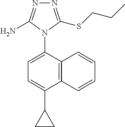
C12=C(C(N3C(N)=NN=C3SCCC)=CC=C1C1CC1)C=CC=C2
